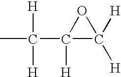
CC([H])([H])C1([H])C([H])([H])O1
